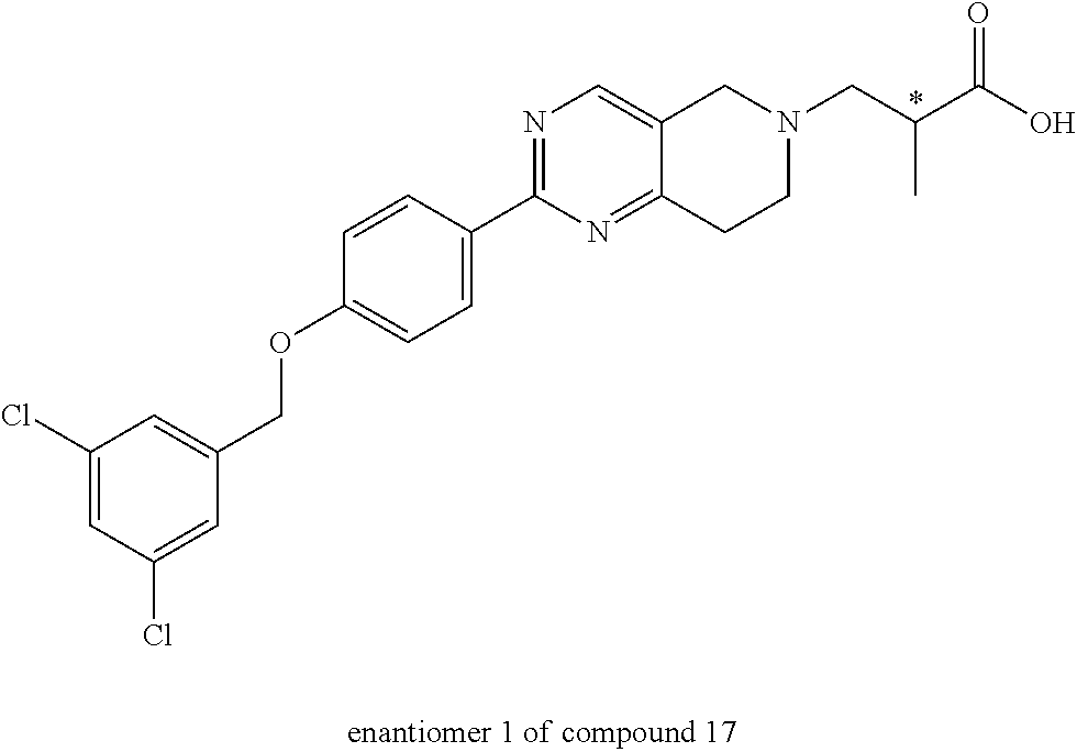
C1(Cl)=CC(Cl)=CC(COC2=CC=C(C3=NC=C4C(=N3)CCN(CC(C(O)=O)C)C4)C=C2)=C1
